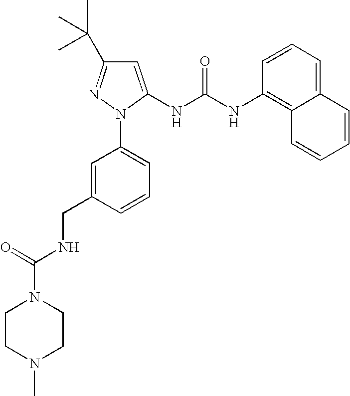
C1=C(NC(NC2=C3C(=CC=C2)C=CC=C3)=O)N(C2=CC=CC(CNC(N3CCN(C)CC3)=O)=C2)N=C1C(C)(C)C
